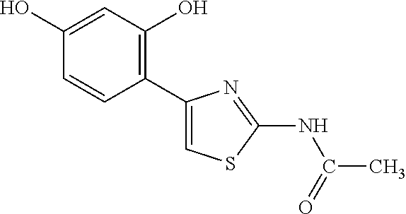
C1(C2=C(O)C=C(O)C=C2)=CSC(NC(=O)C)=N1
